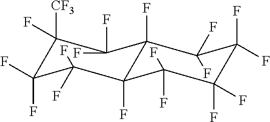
C1(F)([CF3])C(F)(F)C2(F)C(F)(F)C(F)(F)C(F)(F)C(F)(F)C2(F)C(F)(F)C1(F)F
